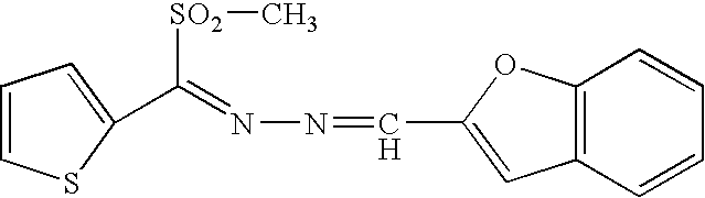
C(=NN=CC1=CC2=C(O1)C=CC=C2)([SO2]C)C1=CC=CS1
